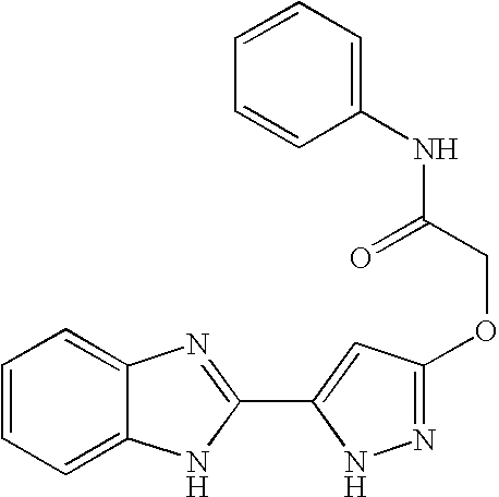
C1=CC=C2C(=C1)N=C(C1=CC(OCC(NC3=CC=CC=C3)=O)=NN1)N2
